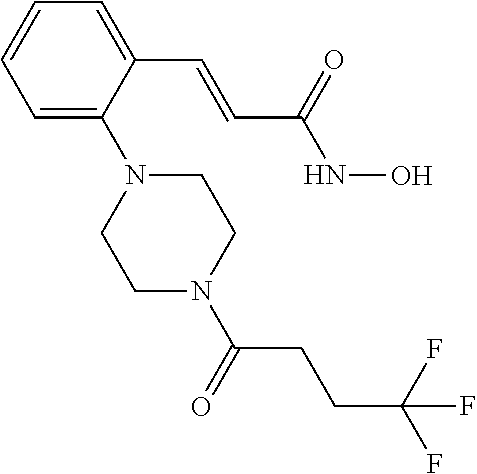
C1=C(N2CCN(C(=O)CCC(F)(F)F)CC2)C(C=CC(NO)=O)=CC=C1
